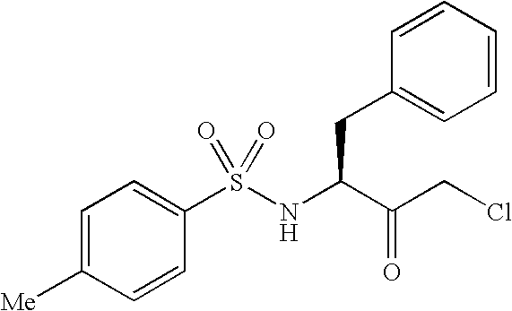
C1=C([Me])C=CC(S(NC(C(CCl)=O)CC2=CC=CC=C2)(=O)=O)=C1
